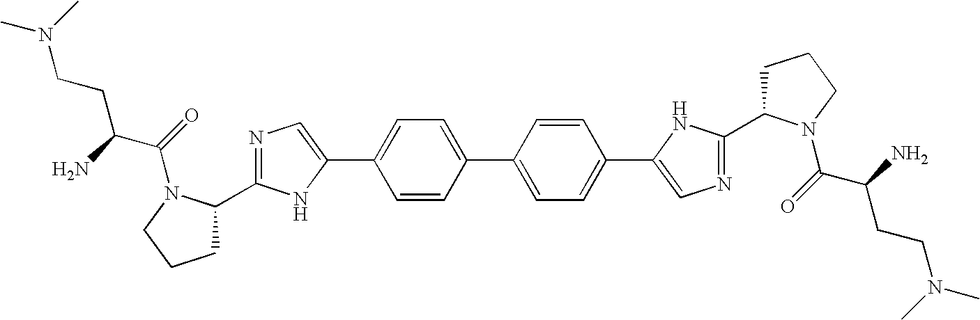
C1(C2=CN=C(C3CCCN3C(=O)C(N)CCN(C)C)N2)=CC=C(C2=CC=C(C3=CN=C(C4CCCN4C(=O)C(N)CCN(C)C)N3)C=C2)C=C1
